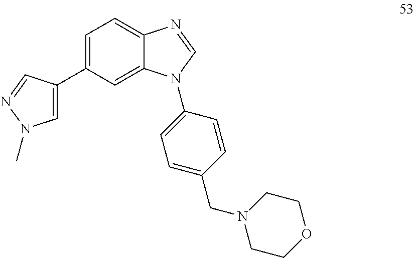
C1=C(C2=CN(C)N=C2)C=C2C(=C1)N=CN2C1=CC=C(CN2CCOCC2)C=C1
